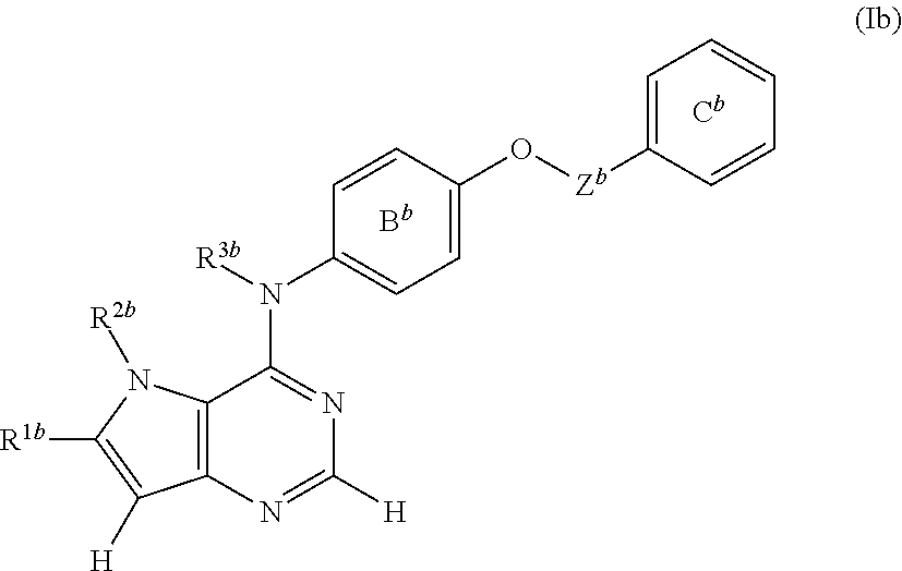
C12=C(N=C([H])N=C1N(C1=CC=C(O[Zb]C3=CC=CC=C3)C=C1)[R3b])C([H])=C([R1b])N2[R2b]
